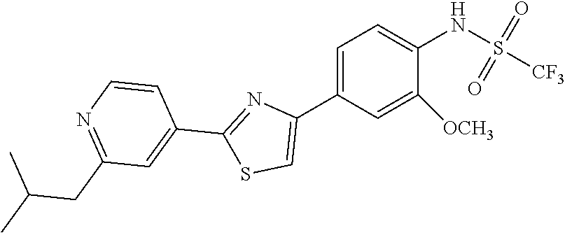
C1=C(C2=CSC(C3=CC(CC(C)C)=NC=C3)=N2)C=C([OCH3])C(NS(=O)(=O)[CF3])=C1
